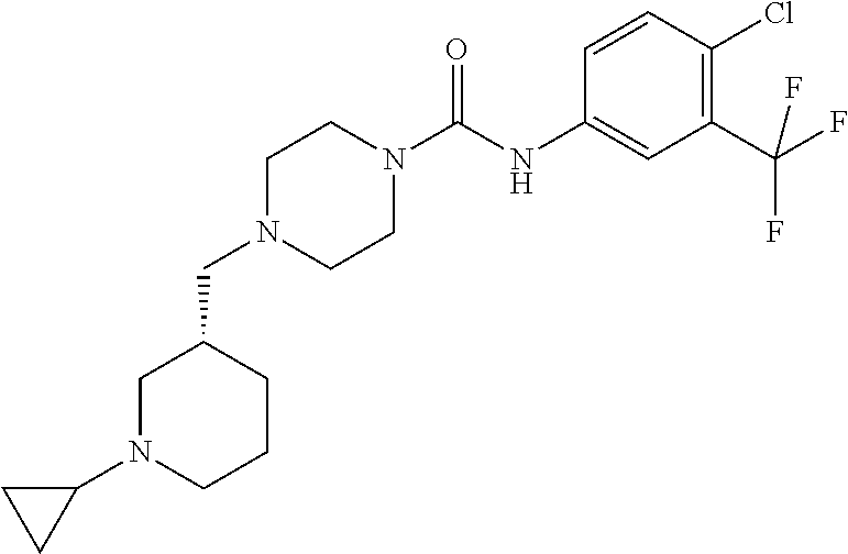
C1N(CC2CN(C3CC3)CCC2)CCN(C(NC2=CC(C(F)(F)F)=C(Cl)C=C2)=O)C1
